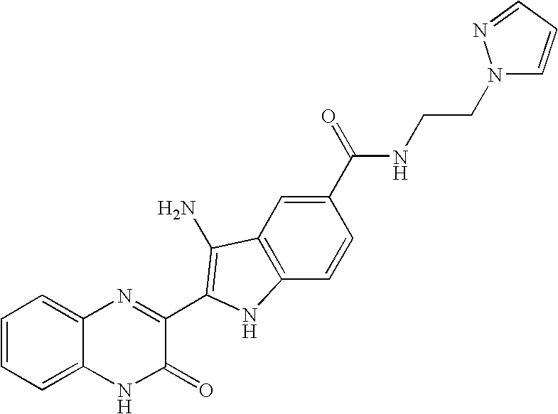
C1=C2C(=CC=C1)N=C(C1=C(N)C3=C(C=CC(C(=O)NCCN4C=CC=N4)=C3)N1)C(=O)N2
